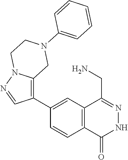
C1(C2=C3N(N=C2)CCN(C2=CC=CC=C2)C3)=CC2=C(C=C1)C(=O)NN=C2CN
